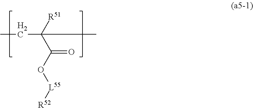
CCC([R51])(C(=O)O[L55][R52])C
